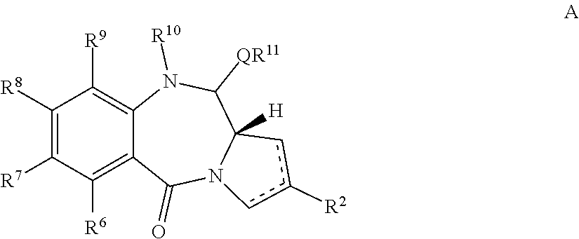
C1([R7])=C([R8])C([R9])=C2C(=C1[R6])C(=O)N1C([H])(C([QR11])N2[R10])cc([R2])c1
